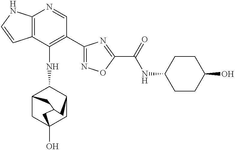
C12=C(C(NC3C4CC5(O)CC3CC(C5)C4)=C(C3=NOC(C(NC4CCC(O)CC4)=O)=N3)C=N1)C=CN2
